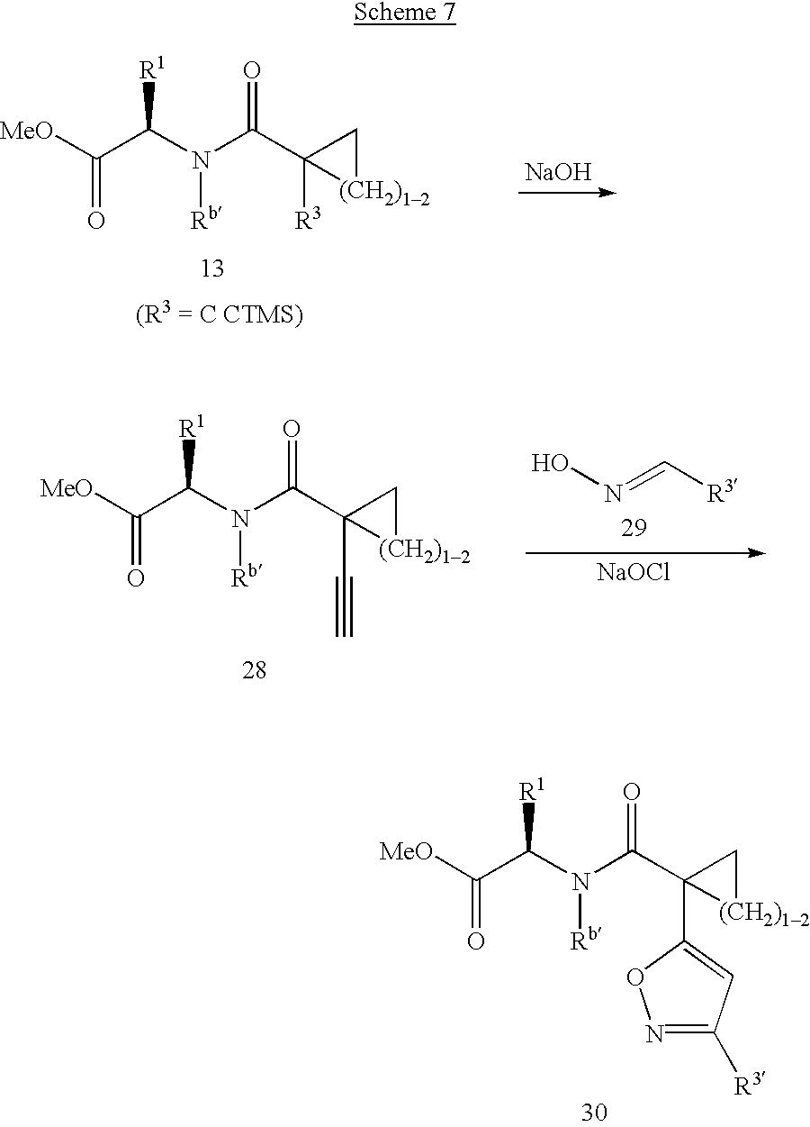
[MeO]C(C(N(C(C1([R3])[(CH2)12]C1)=O)[Rb])[R1])=O.[NaOH].[MeO]C(C(N(C(C1(C#C)[(CH2)12]C1)=O)[Rb])[R1])=O.ON=C[R3].[NaOCl].[MeO]C(C(N(C(C1(C2=CC([R3])=NO2)[(CH2)12]C1)=O)[Rb])[R1])=O
